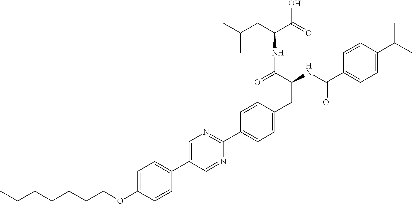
CCCCCCCOC1=CC=C(C2=CN=C(C3=CC=C(CC(NC(C4=CC=C(C(C)C)C=C4)=O)C(=O)NC(CC(C)C)C(O)=O)C=C3)N=C2)C=C1
